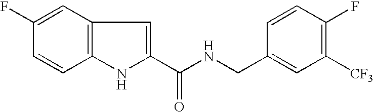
C12=C(C=C(F)C=C1)C=C(C(NCC1=CC([CF3])=C(F)C=C1)=O)N2
